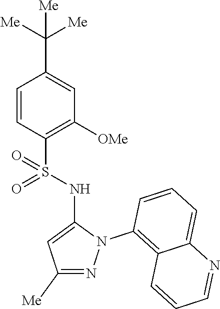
C1=CC(S(NC2=CC([Me])=NN2C2=C3C(=CC=C2)N=CC=C3)(=O)=O)=C([OMe])C=C1C([Me])([Me])[Me]
